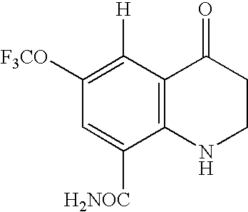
C1([H])=C([F3CO])C=C([H2NOC])C2=C1C(=O)CCN2
